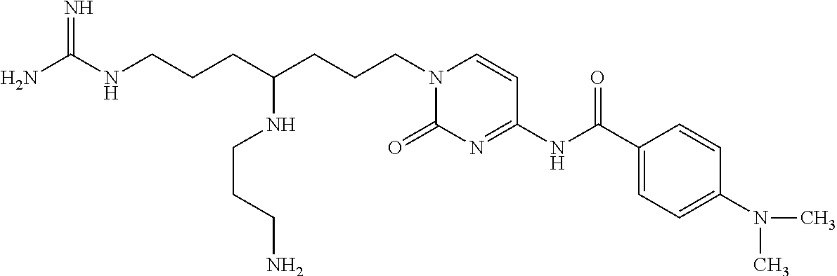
NC(NCCCC(CCCN1C(=O)N=C(NC(C2=CC=C(N(C)C)C=C2)=O)C=C1)NCCCN)=N
